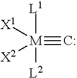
[M](#[C:])([L1])([L2])([X1])[X2]
